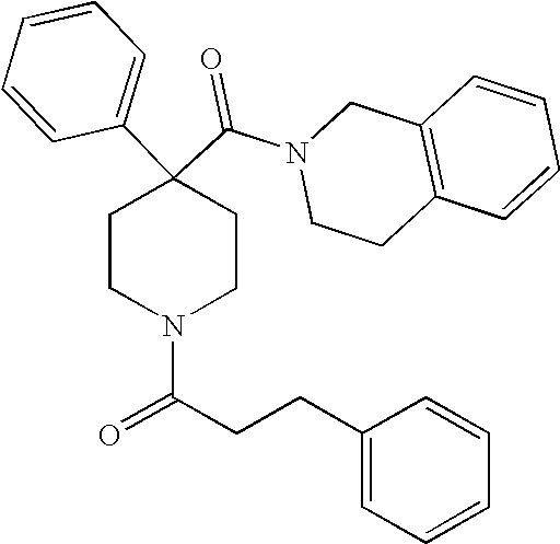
N1(C(C2(C3=CC=CC=C3)CCN(C(CCC3=CC=CC=C3)=O)CC2)=O)CCC2=C(C1)C=CC=C2
